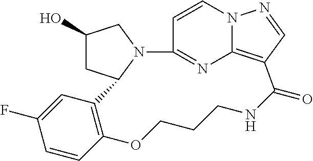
C1(O)CC2N(C1)C1=NC3=C(C(=O)NCCCOC4=C2C=C(F)C=C4)C=NN3C=C1
